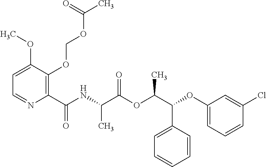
C1(C(NC(C(OC(C(C2=CC=CC=C2)OC2=CC=CC(Cl)=C2)C)=O)C)=O)=C(OCOC(C)=O)C(OC)=CC=N1
